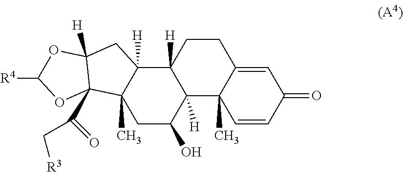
C12([H])C3([H])CC4([H])C(C(=O)C[R3])(C3(C)CC(O)C1([H])C1(C)C(=CC(=O)C=C1)CC2)OC([R4])O4
